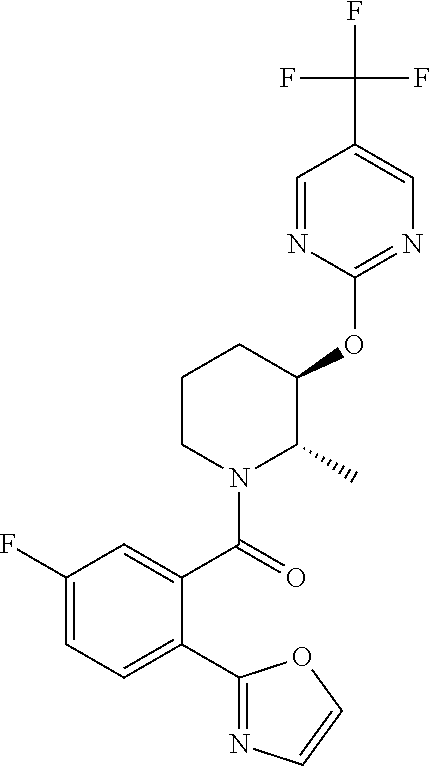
C1CN(C(=O)C2=CC(F)=CC=C2C2=NC=CO2)C(C)C(OC2=NC=C(C(F)(F)F)C=N2)C1
